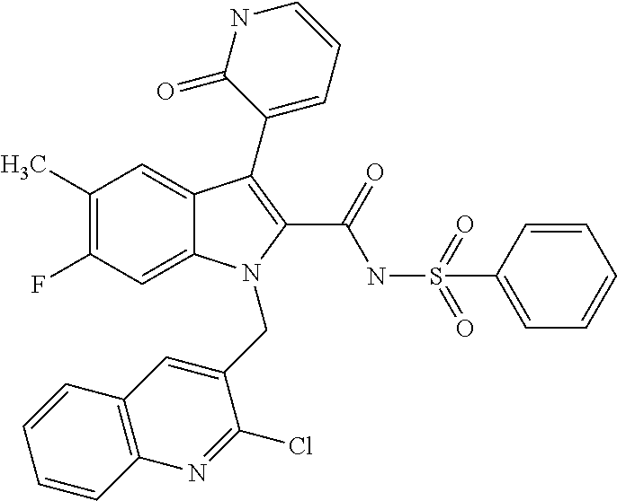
C12=CC(F)=C(C)C=C1C(C1=CC=CNC1=O)=C(C(=O)NS(=O)(=O)C1=CC=CC=C1)N2CC1=CC2=C(N=C1Cl)C=CC=C2
